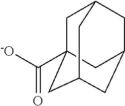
[-O]C(=O)C12CC3CC(CC(C1)C3)C2
